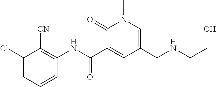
C1(Cl)=CC=CC(NC(C2=CC(CNCCO)=CN(C)C2=O)=O)=C1[CN]
